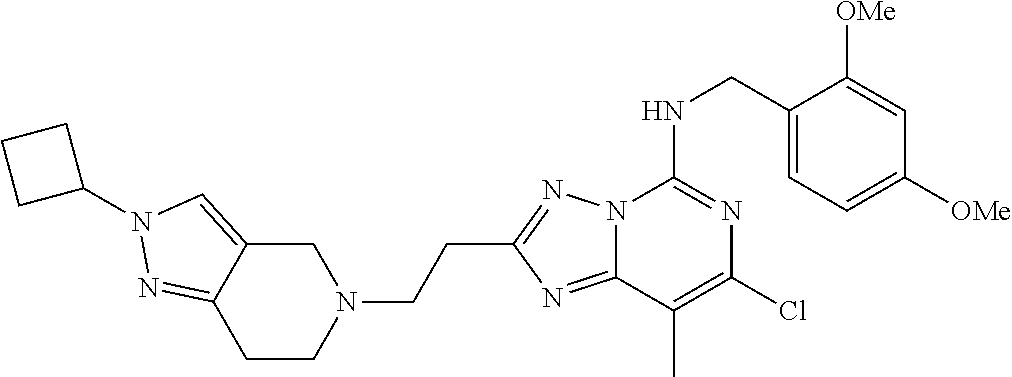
C1(CNC2=NC(Cl)=C(C)C3=NC(CCN4CC5=CN(C6CCC6)N=C5CC4)=NN23)=CC=C([OMe])C=C1[OMe]
